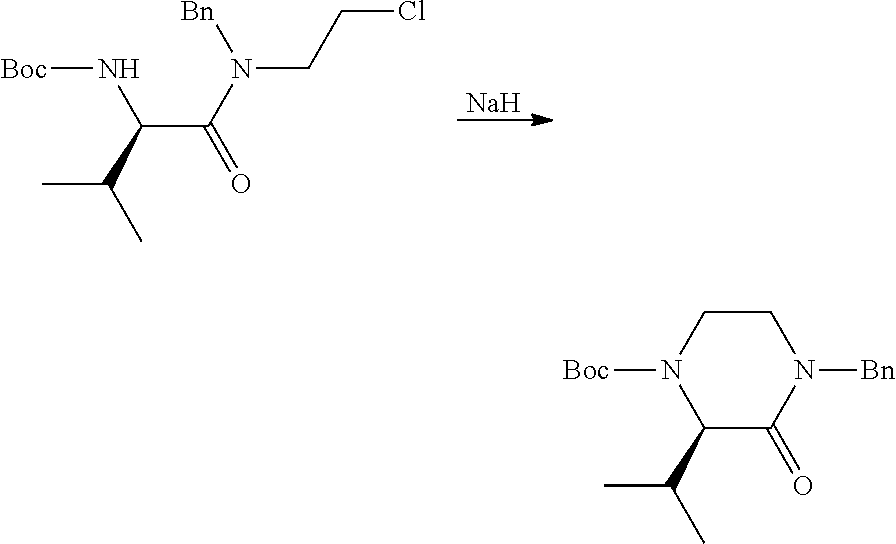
[Na].[Boc]NC(C(N([Bn])CCCl)=O)C(C)C.[Boc]N1C(C(C)C)C(=O)N([Bn])CC1
